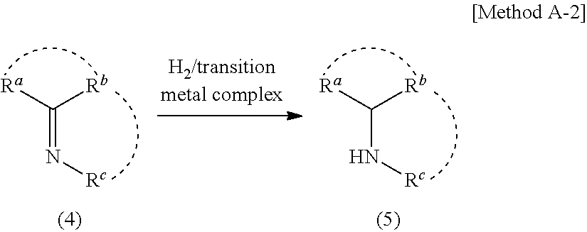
C(N[Rc])([Ra])[Rb].C(=N[Rc])([Ra])[Rb]
